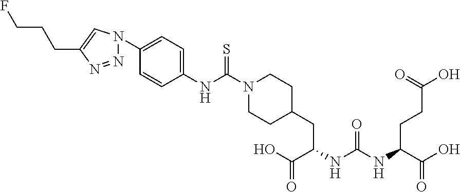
C1(CC(C(O)=O)NC(NC(C(O)=O)CCC(O)=O)=O)CCN(C(NC2=CC=C(N3N=NC(CCCF)=C3)C=C2)=S)CC1
